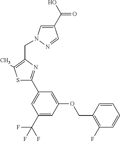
C1(C(O)=O)=CN(CC2=C(C)SC(C3=CC(C(F)(F)F)=CC(OCC4=C(F)C=CC=C4)=C3)=N2)N=C1
